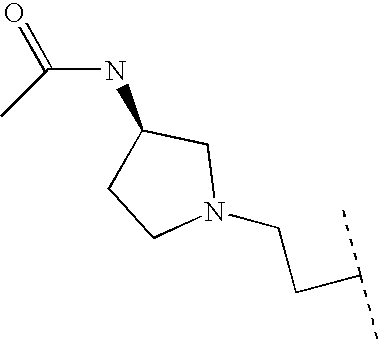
C1(NC(C)=O)CCN(CCC(C)C)C1
